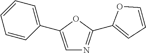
C1=C(C2=CC=CC=C2)OC(C2=CC=CO2)=N1
